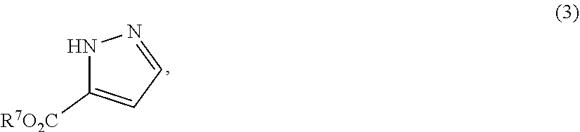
N1C([R7O2C])=CC=N1
